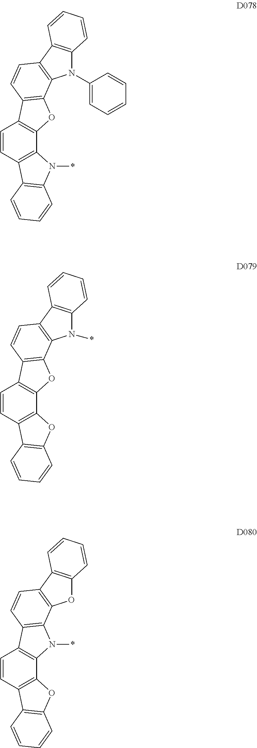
C1=CC2=C(C3=C1C1=C(O3)C3=C(C=C1)C1=C(N3C3=CC=CC=C3)C=CC=C1)N(*)C1=C2C=CC=C1.C1=CC2=C(C3=C1C1=C(O3)C3=C(C=C1)C1=C(N3*)C=CC=C1)OC1=C2C=CC=C1.C1=CC2=C(C3=C1C1=C(N3*)C3=C(C=C1)C1=C(O3)C=CC=C1)OC1=C2C=CC=C1
